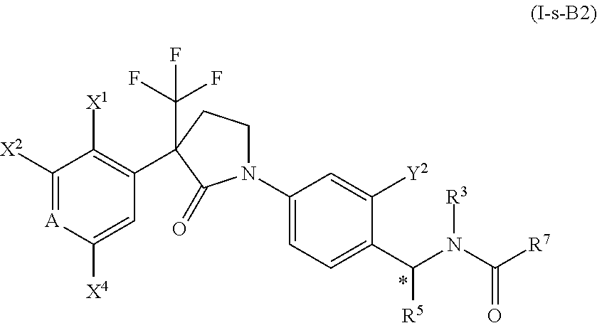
C1([X2])=[A]C([X4])=CC(C2(C(F)(F)F)CCN(C3=CC=C(C(N([R3])C([R7])=O)[R5])C([Y2])=C3)C2=O)=C1[X1]
